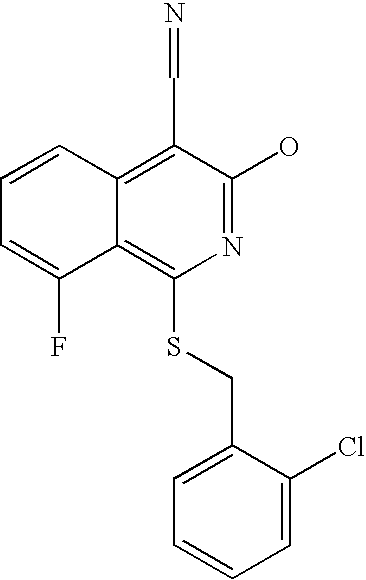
C1=CC2=C(C=N)C(O)=NC(SCC3=CC=CC=C3Cl)=C2C(F)=C1
